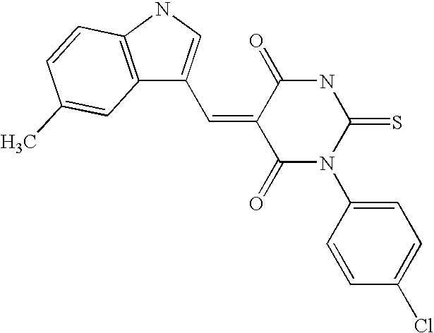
O=C1C(=CC2=CNC3=C2C=C(C)C=C3)C(=O)N(C2=CC=C(Cl)C=C2)C(=S)N1
